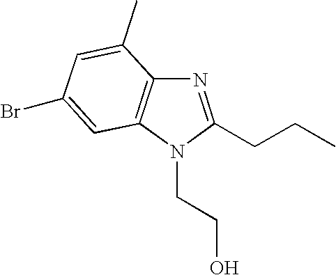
C(N1C(CCC)=NC2=C1C=C(Br)C=C2C)CO
